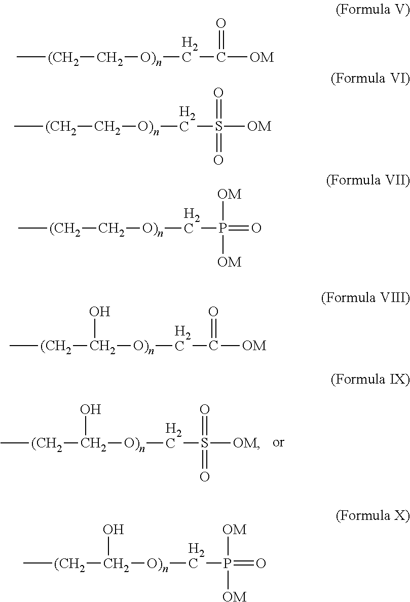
C[(CH2]C([O)n]CS(=O)([OM])=O)O.C[(CH2]C([O)n]CP([OM])(=O)[OM])O.C[(CH2]C[O)n]CC(=O)[OM].C[(CH2]C[O)n]CS(=O)([OM])=O.C[(CH2]C[O)n]CP([OM])(=O)[OM].C[(CH2]C([O)n]CC(=O)[OM])O
